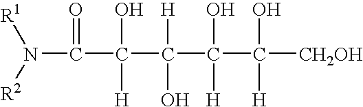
C(N([R2])[R1])(C(C(C(C([CH2OH])(O)[H])(O)[H])([H])O)(O)[H])=O
